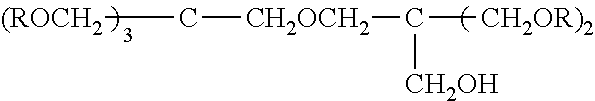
[(ROCH2]C[CH2OCH2]C([CH2OR)2])[CH2OH]
